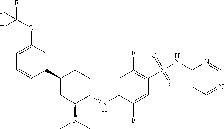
C1=C(OC(F)(F)F)C=C(C2CC(N(C)C)C(NC3=CC(F)=C(S(=O)(NC4=CC=NC=N4)=O)C=C3F)CC2)C=C1
